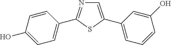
C1=C(C2=CC=CC(O)=C2)SC(C2=CC=C(O)C=C2)=N1
